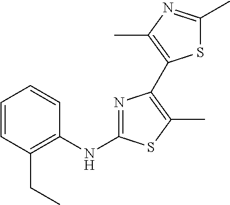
C1=CC(CC)=C(NC2=NC(C3=C(C)N=C(C)S3)=C(C)S2)C=C1
